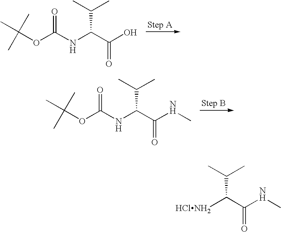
O(C(NC(C(O)=O)C(C)C)=O)C(C)(C)C.O(C(NC(C(NC)=O)C(C)C)=O)C(C)(C)C.[HClNH2]C(C(NC)=O)C(C)C
